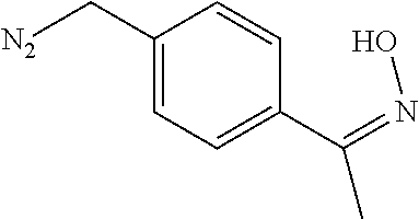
[N2]CC1=CC=C(C(=NO)C)C=C1
